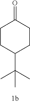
C1CC(C(C)(C)C)CCC1=O
